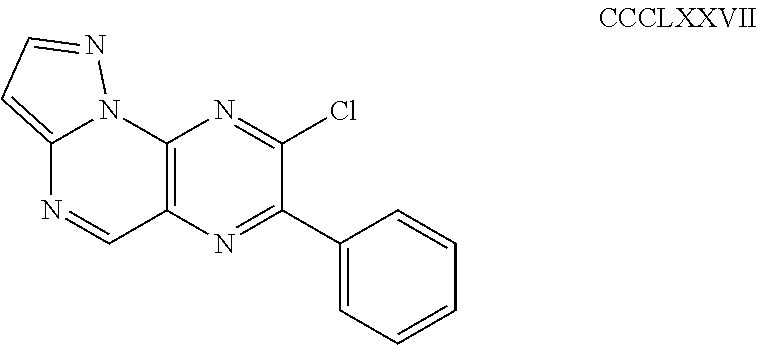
C12=CC=NN1C1=C(C=N2)N=C(C2=CC=CC=C2)C(Cl)=N1
